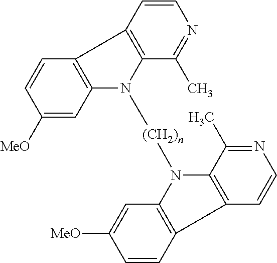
C12=C(N([(CH2)n]N3C4=C(C5=C3C(C)=NC=C5)C=CC([MeO])=C4)C3=C1C=CC([MeO])=C3)C(C)=NC=C2
